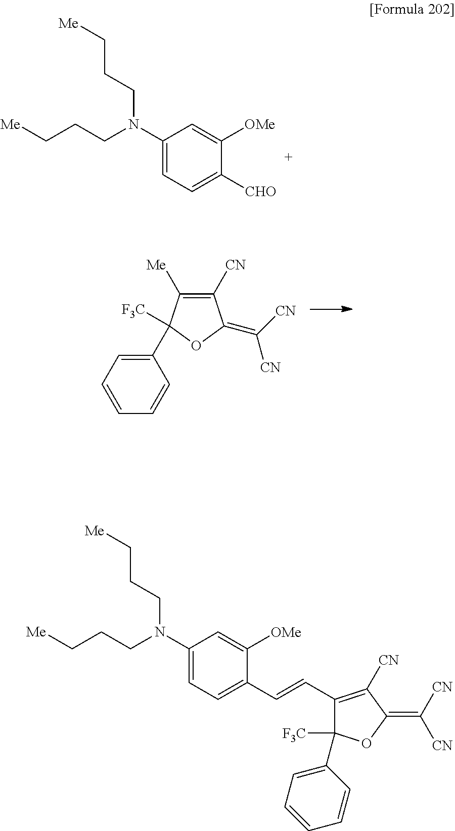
C1(C=CC2=CC=C(N(CCC[Me])CCC[Me])C=C2[OMe])=C([CN])C(=C([CN])[CN])OC1([F3C])C1=CC=CC=C1.C1([CN])=C([Me])C([F3C])(C2=CC=CC=C2)OC1=C([CN])[CN].C1(N(CCC[Me])CCC[Me])=CC=C([CHO])C([OMe])=C1
